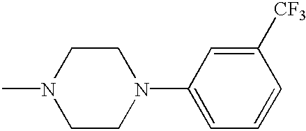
N1(C)CCN(C2=CC=CC([CF3])=C2)CC1
